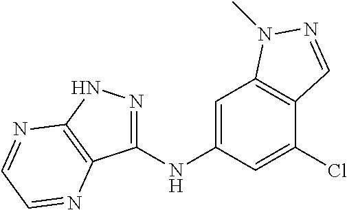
C1(NC2=CC3=C(C(Cl)=C2)C=NN3C)=NNC2=C1N=CC=N2
